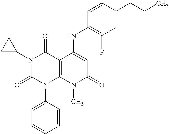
N1(C2CC2)C(=O)N(C2=CC=CC=C2)C2=C(C1=O)C(NC1=C(F)C=C(CCC)C=C1)=CC(=O)N2C
